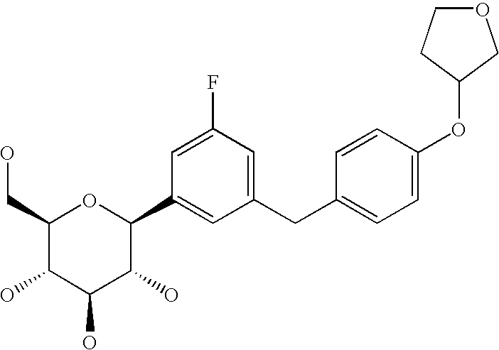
C1(CC2=CC=C(OC3CCOC3)C=C2)=CC(F)=CC(C2OC(CO)C(O)C(O)C2O)=C1
